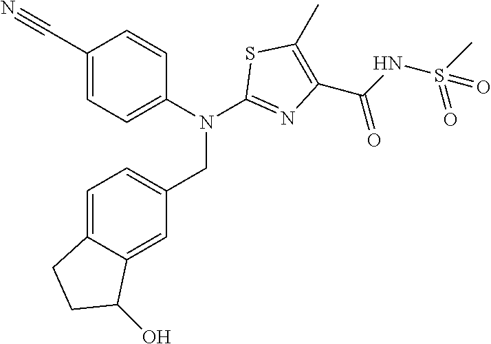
C1(C#N)=CC=C(N(C2=NC(C(=O)NS(C)(=O)=O)=C(C)S2)CC2=CC=C3C(=C2)C(O)CC3)C=C1
